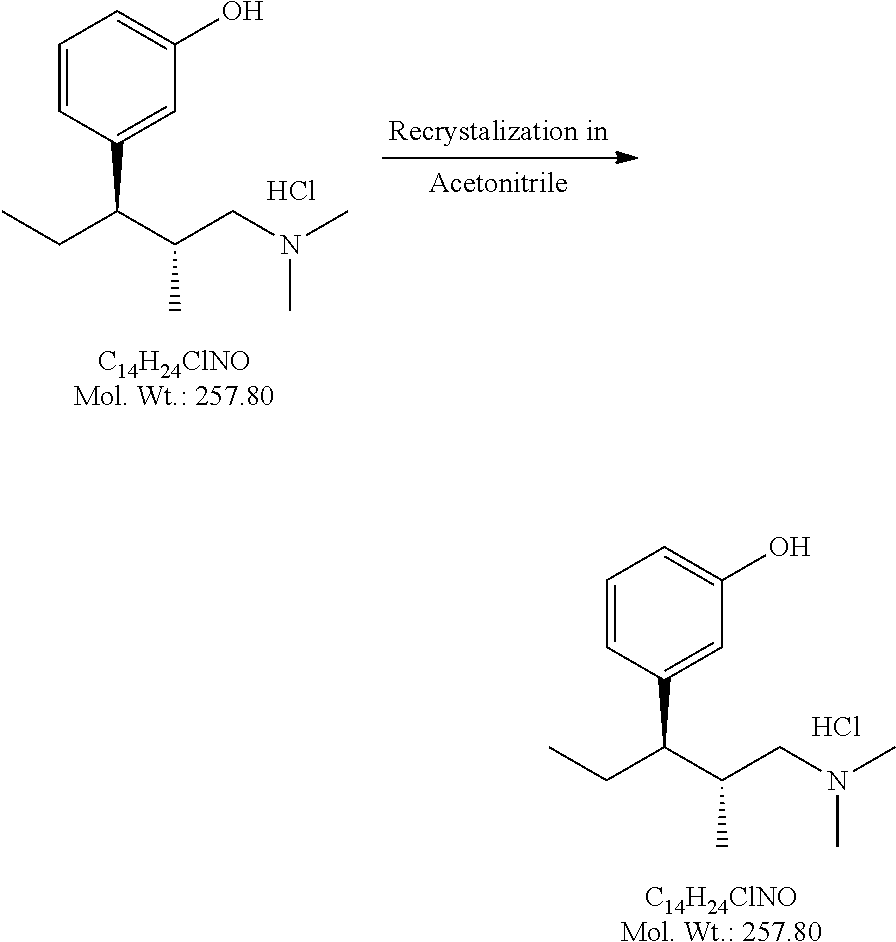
C1=CC(C(CC)C(CN(C)C)C)=CC(O)=C1.Cl.[C14H24ClNOMol. Wt.: 257.80].C1=CC(C(CC)C(CN(C)C)C)=CC(O)=C1.Cl.[C14H24ClNOMol. Wt.: 257.80]
